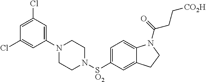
C1(N2CCN([SO2]C3=CC=C4C(=C3)CCN4C(=O)CC[CO2H])CC2)=CC(Cl)=CC(Cl)=C1
